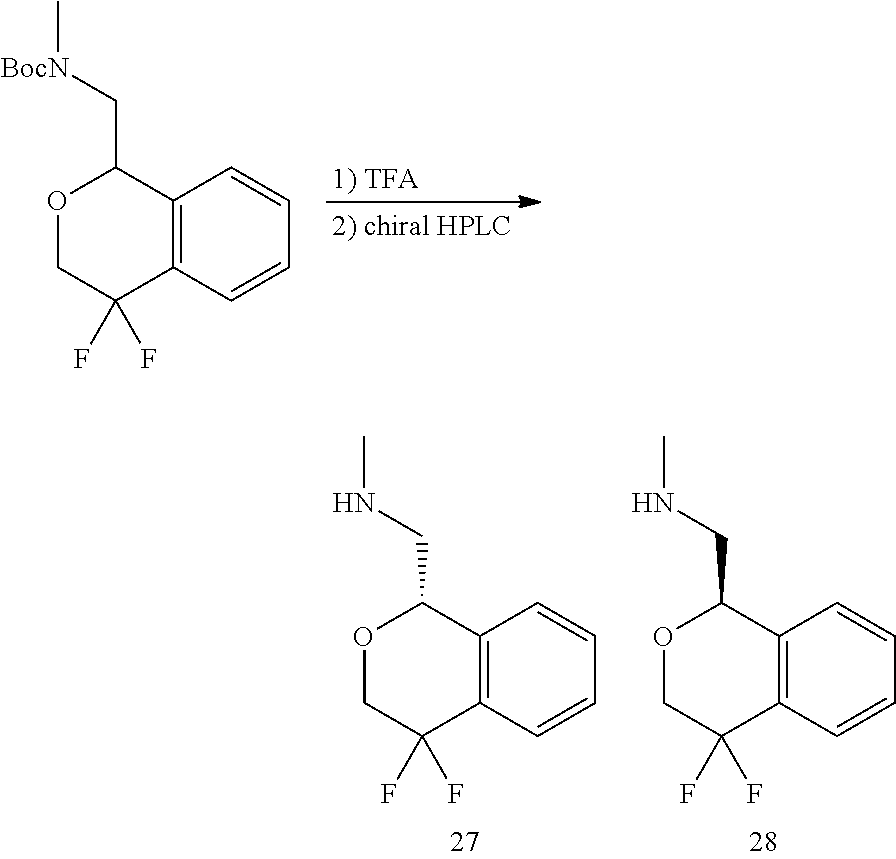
C1=CC2=C(C=C1)C(CNC)OCC2(F)F.C1=CC2=C(C=C1)C(CNC)OCC2(F)F.[1) TFA].C1=CC2=C(C=C1)C(C[BocN]C)OCC2(F)F
